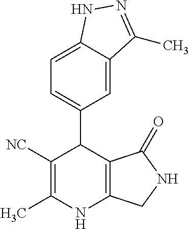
C1=C2C(=CC=C1C1C([NC])=C(C)NC3=C1C(=O)NC3)NN=C2C
